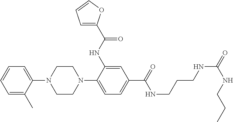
C1=CC=C(C)C(N2CCN(C3=CC=C(C(=O)NCCCNC(=O)NCCC)C=C3NC(C3=CC=CO3)=O)CC2)=C1
